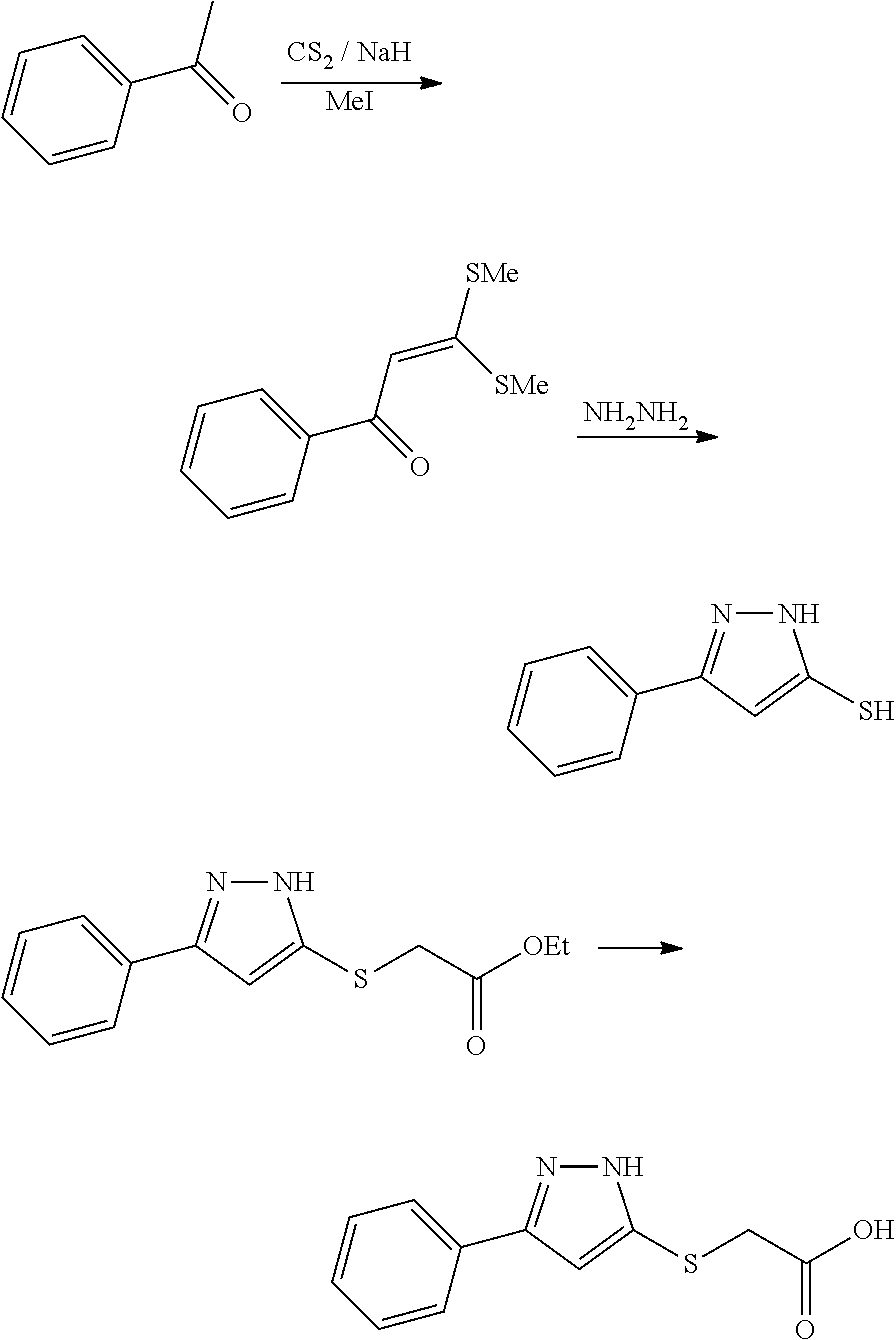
[MeI].C1=CC(C(=O)C)=CC=C1.[NH2NH2].C1=CC(C(=O)C=C([SMe])[SMe])=CC=C1.C1=CC(C2=NNC(SCC([OEt])=O)=C2)=CC=C1.C1=CC(C2=NNC(S)=C2)=CC=C1.C1=CC(C2=NNC(SCC(O)=O)=C2)=CC=C1
